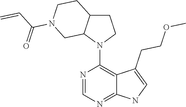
N1=CN=C2C(=C1N1CCC3C1CN(C(=O)C=C)CC3)C(CCOC)=CN2
